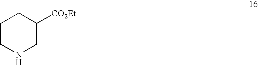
C1CNCC([CO2Et])C1
